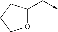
O1C(C->C)CCC1
